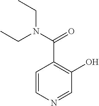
C1=CN=CC(O)=C1C(N(CC)CC)=O
